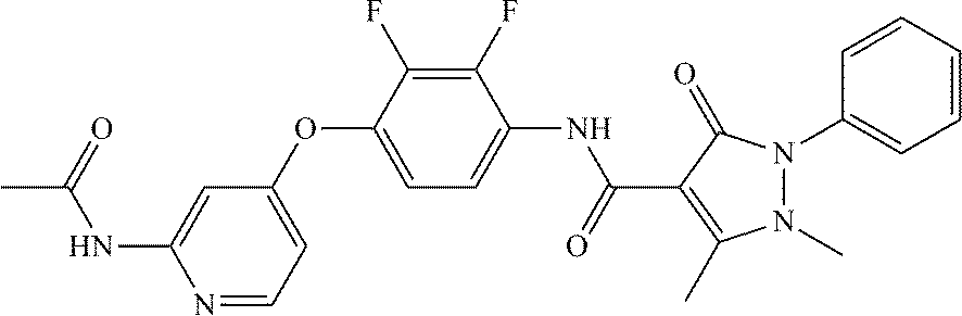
N1=CC=C(OC2=CC=C(NC(C3=C(C)N(C)N(C4=CC=CC=C4)C3=O)=O)C(F)=C2F)C=C1NC(=O)C
